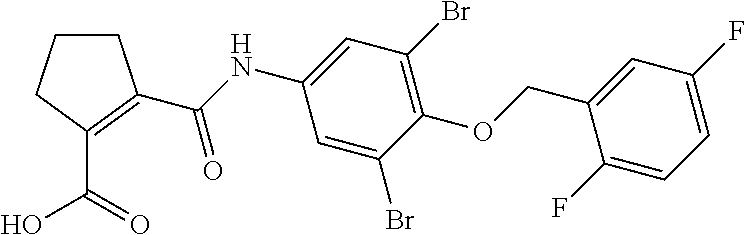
C1CCC(C(=O)O)=C1C(NC1=CC(Br)=C(OCC2=CC(F)=CC=C2F)C(Br)=C1)=O
